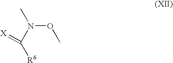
N(C(=[X])[R6])(OC)C
